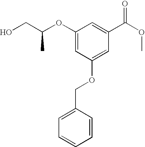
OCC(OC1=CC(OCC2=CC=CC=C2)=CC(C(OC)=O)=C1)C
